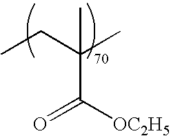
CCC(C)(C)C(=O)[OC2H5]
